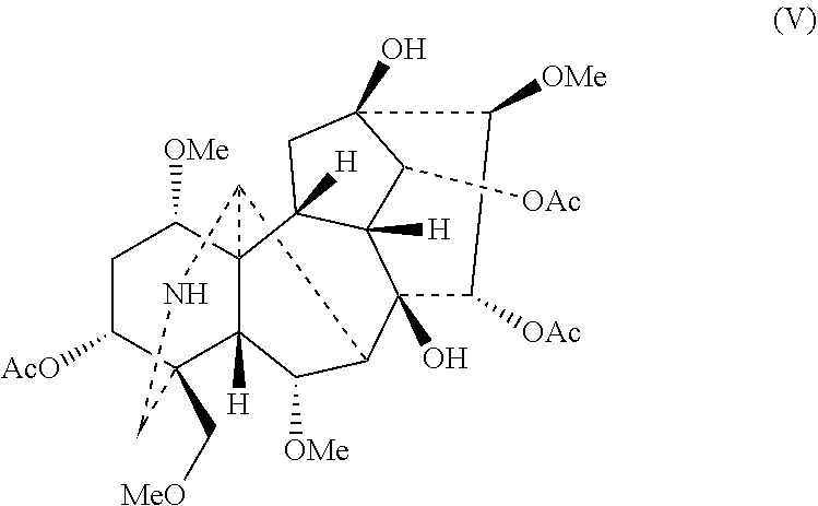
C12C3C4(C([H])(C(C[MeO])(C([AcO])CC4[OMe])CN3)C1[OMe])C1([H])C3([H])C2(O)C([OAc])C([OMe])C(O)(C3[OAc])C1
